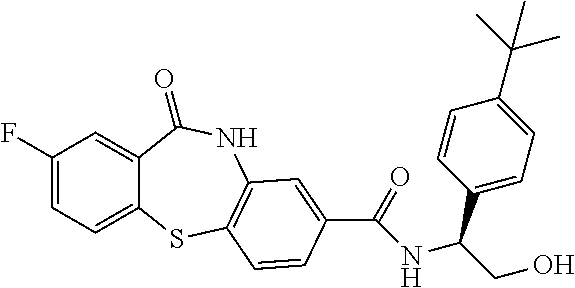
C1(F)=CC=C2C(=C1)C(=O)NC1=C(S2)C=CC(C(=O)NC(CO)C2=CC=C(C(C)(C)C)C=C2)=C1
